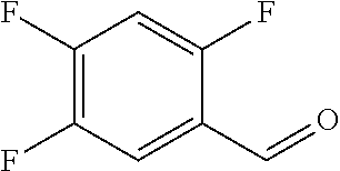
C1(F)=CC(F)=C(F)C=C1C=O
